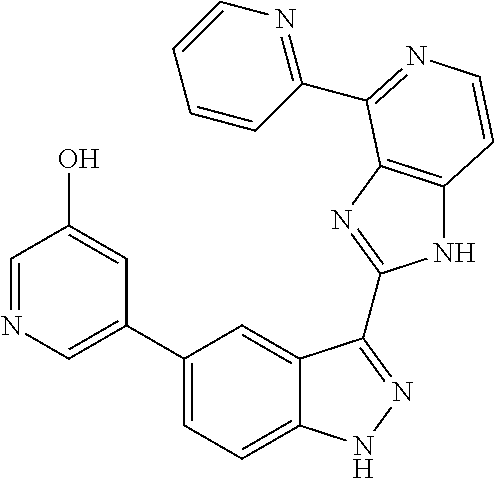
C1(C2=CN=CC(O)=C2)=CC=C2C(=C1)C(C1=NC3=C(N1)C=CN=C3C1=NC=CC=C1)=NN2
